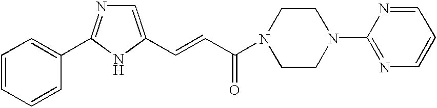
N1(C(C=CC2=CN=C(C3=CC=CC=C3)N2)=O)CCN(C2=NC=CC=N2)CC1
